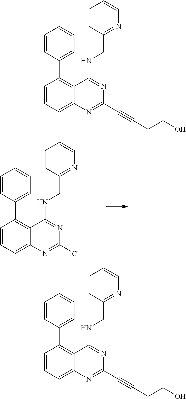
C1=CC(C2=C3C(=CC=C2)N=C(Cl)N=C3NCC2=NC=CC=C2)=CC=C1.C1=CC(C2=C3C(=CC=C2)N=C(C#CCCO)N=C3NCC2=NC=CC=C2)=CC=C1.C1=CC(C2=C3C(=CC=C2)N=C(C#CCCO)N=C3NCC2=NC=CC=C2)=CC=C1
